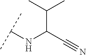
C(C(C#N)NC(C)C)(C)C
